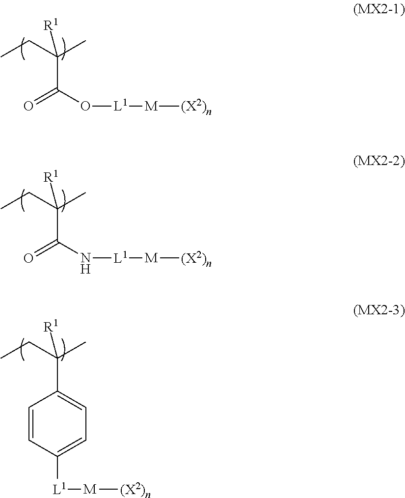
O([L1][M][(X2)n])C(=O)C([R1])(CC)C.N([L1][M][(X2)n])C(=O)C([R1])(CC)C.C1=CC([L1][M][(X2)n])=CC=C1C([R1])(CC)C
